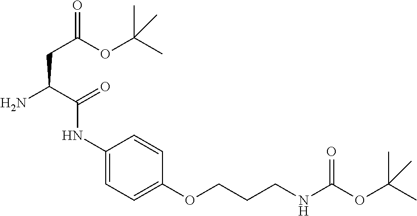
C1(NC(C(CC(OC(C)(C)C)=O)N)=O)=CC=C(OCCCNC(OC(C)(C)C)=O)C=C1
